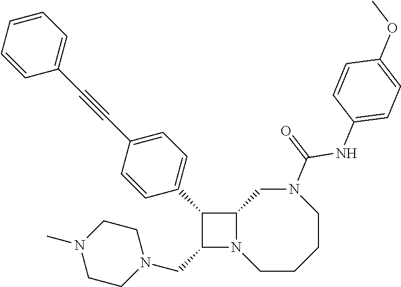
C1(CN2CCN(C)CC2)N2C(C1C1=CC=C(C#CC3=CC=CC=C3)C=C1)CN(C(=O)NC1=CC=C(OC)C=C1)CCCC2
